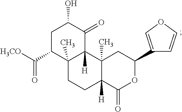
C1C(C([H3CO])=O)C2(C)C([H])(C(=O)C1O)C1(C)C([H])(CC2)C(=O)OC(C2=COC=C2)C1
